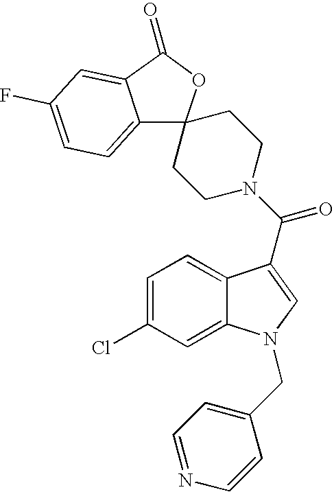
C12=CC=C(F)C=C1C(=O)OC21CCN(C(=O)C2=CN(CC3=CC=NC=C3)C3=CC(Cl)=CC=C32)CC1
